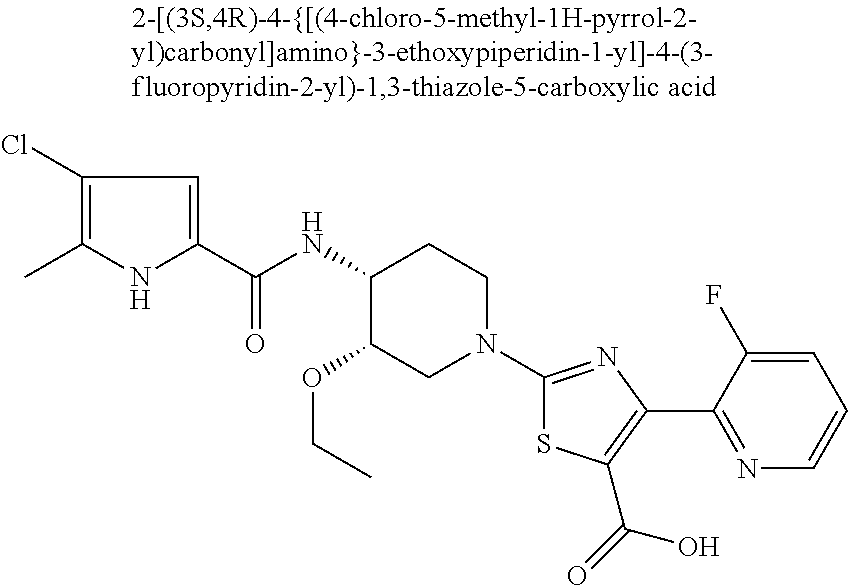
C1(NC(C2=CC(Cl)=C(C)N2)=O)C(OCC)CN(C2=NC(C3=NC=CC=C3F)=C(C(=O)O)S2)CC1
